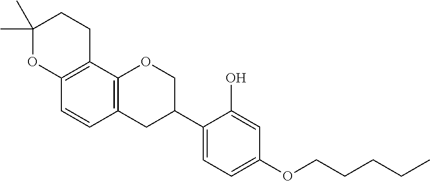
C1(C)(C)OC2=C(CC1)C1=C(C=C2)CC(C2=CC=C(OCCCCC)C=C2O)CO1
